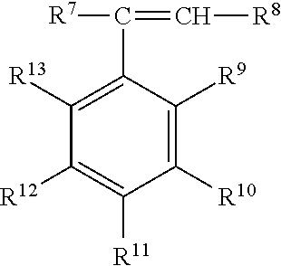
C1([R12])=C([R11])C([R10])=C([R9])C(C([R7])=C[R8])=C1[R13]
